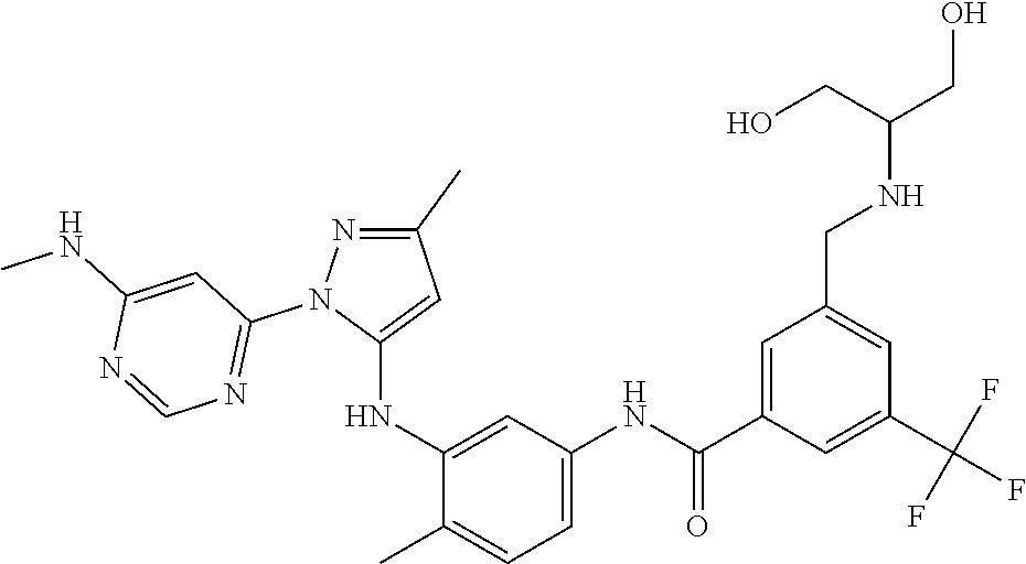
C1(C)=NN(C2=NC=NC(NC)=C2)C(NC2=CC(NC(C3=CC(CNC(CO)CO)=CC(C(F)(F)F)=C3)=O)=CC=C2C)=C1
